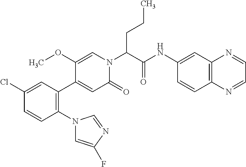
C1(N2C=C(F)N=C2)=C(C2=CC(=O)N(C(C(NC3=CC4=C(C=C3)N=CC=N4)=O)CCC)C=C2OC)C=C(Cl)C=C1
